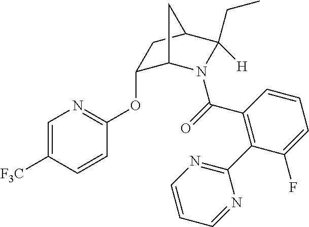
C1(OC2=NC=C([F3C])C=C2)C2N(C(=O)C3=C(C4=NC=CC=N4)C(F)=CC=C3)C(CC)([H])C(C1)C2
